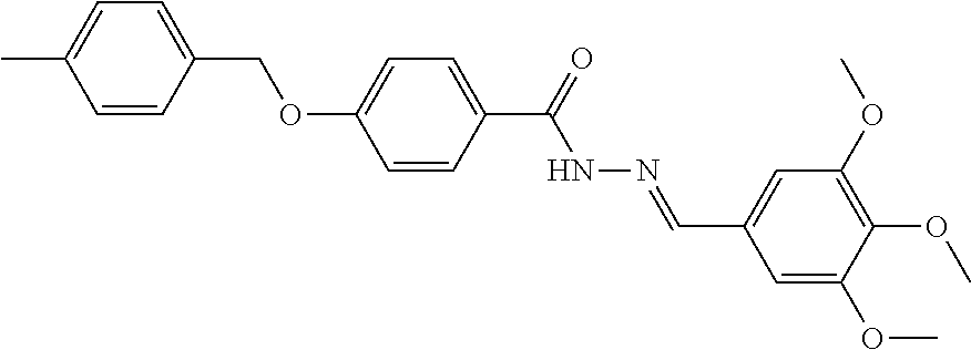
O(C1=CC=C(C(=O)NN=CC2=CC(OC)=C(OC)C(OC)=C2)C=C1)CC1=CC=C(C)C=C1
